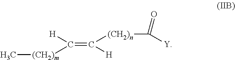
[(CH2)m](C(=C([(CH2)n]C([Y])=O)[H])[H])C
